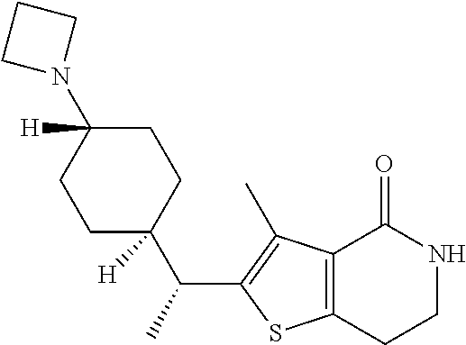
C12=C(CCNC1=O)SC(C(C1([H])CCC(N3CCC3)([H])CC1)C)=C2C
